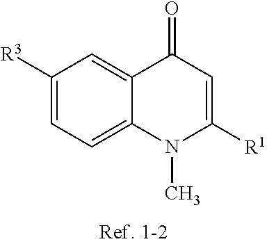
C1([R3])=CC=C2C(=C1)C(=O)C=C([R1])N2C
